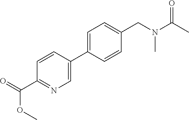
C1=CC(C2=CC=C(CN(C(C)=O)C)C=C2)=CN=C1C(=O)OC
